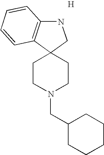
C1CN(CC2CCCCC2)CCC12C1=C(NC2)C=CC=C1.[H]
